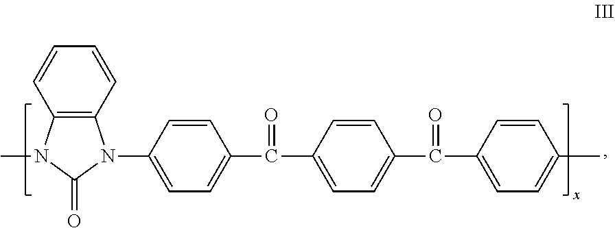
C12=C(N(C)C(=O)N1C1=CC=C(C(=O)C3=CC=C(C(=O)C4=CC=C(C)C=C4)C=C3)C=C1)C=CC=C2
